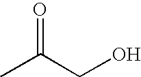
O=C(CO)C
